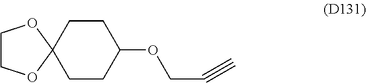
C1COC2(O1)CCC(OCC#C)CC2
